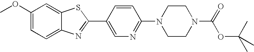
C1(OC)=CC=C2C(=C1)SC(C1=CN=C(N3CCN(C(=O)OC(C)(C)C)CC3)C=C1)=N2
